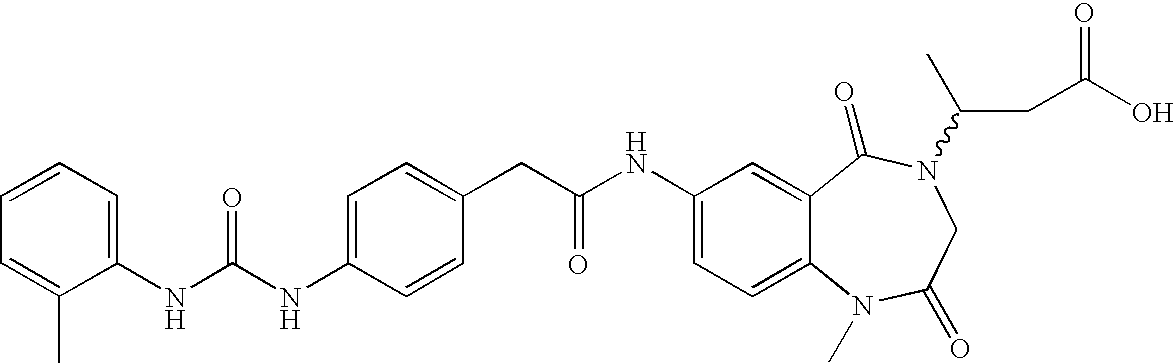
C1(NC(NC2=CC=C(CC(NC3=CC=C4C(=C3)C(=O)N(C(CC(O)=O)C)CC(=O)N4C)=O)C=C2)=O)=CC=CC=C1C
